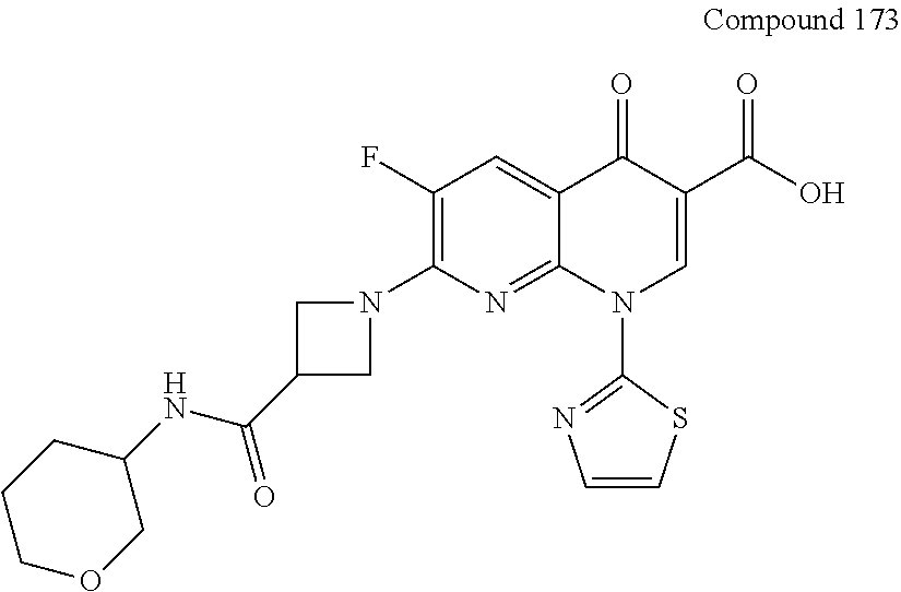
C1(NC(=O)C2CN(C3=C(F)C=C4C(=N3)N(C3=NC=CS3)C=C(C(O)=O)C4=O)C2)CCCOC1
